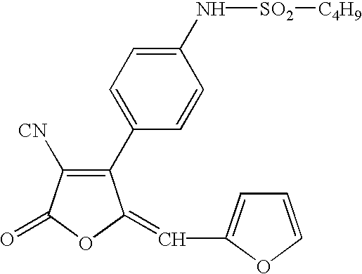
C1(C2=CC=C(N[SO2][C4H9])C=C2)=C([CN])C(=O)OC1=CC1=CC=CO1
